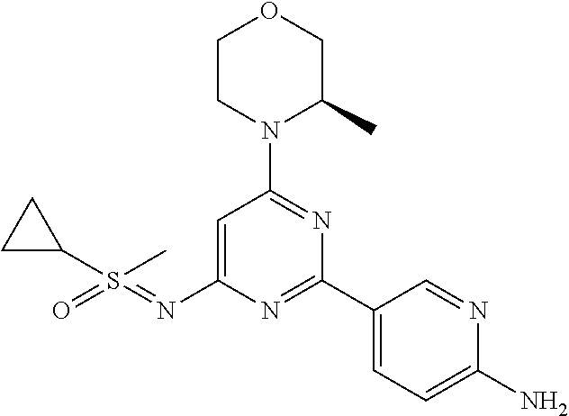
C1=C(N=S(=O)(C)C2CC2)N=C(C2=CC=C(N)N=C2)N=C1N1C(C)COCC1
